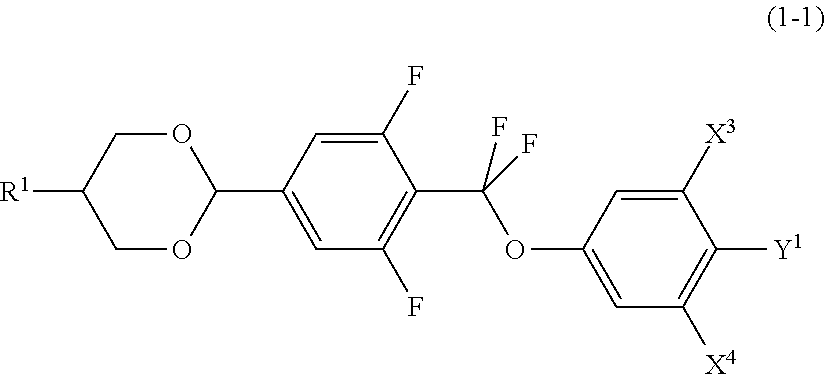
C1OC(C2=CC(F)=C(C(OC3=CC([X4])=C([Y1])C([X3])=C3)(F)F)C(F)=C2)OCC1[R1]
